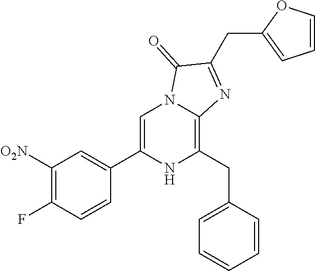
C1([O2N])=C(F)C=CC(C2=CN3C(=C(CC4=CC=CC=C4)N2)N=C(CC2=CC=CO2)C3=O)=C1
